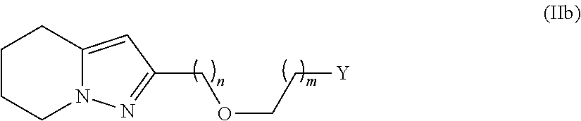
C1CCN2C(=CC(COCC[Y])=N2)C1
